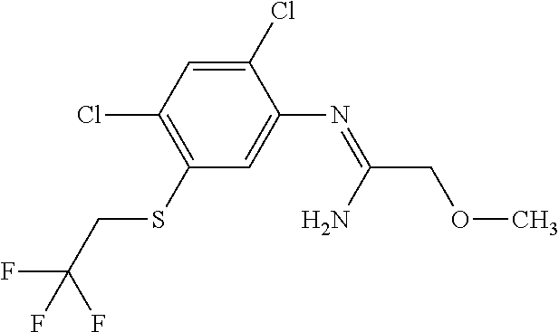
C1(Cl)=CC(Cl)=C(SCC(F)(F)F)C=C1N=C(COC)N
